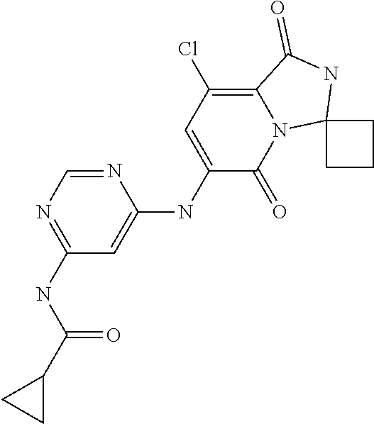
C1(NC(C2CC2)=O)=NC=NC(NC2=CC(Cl)=C3N(C2=O)C2(NC3=O)CCC2)=C1
